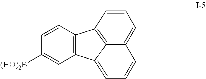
C12=C(C=CC([(HO)2B])=C1)C1=C3C2=CC=CC3=CC=C1
